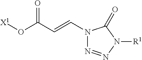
N1(C=CC(O[X1])=O)N=NN([R1])C1=O
